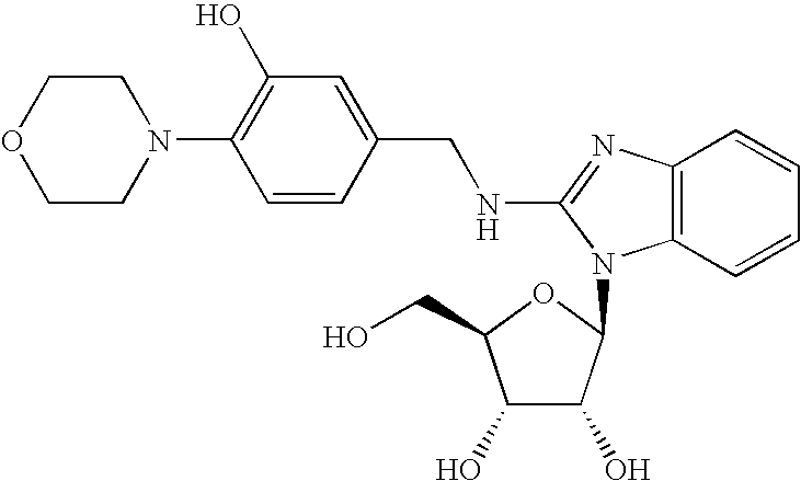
C1(N2CCOCC2)=C(O)C=C(CNC2=NC3=C(C=CC=C3)N2C2C(O)C(O)C(CO)O2)C=C1
